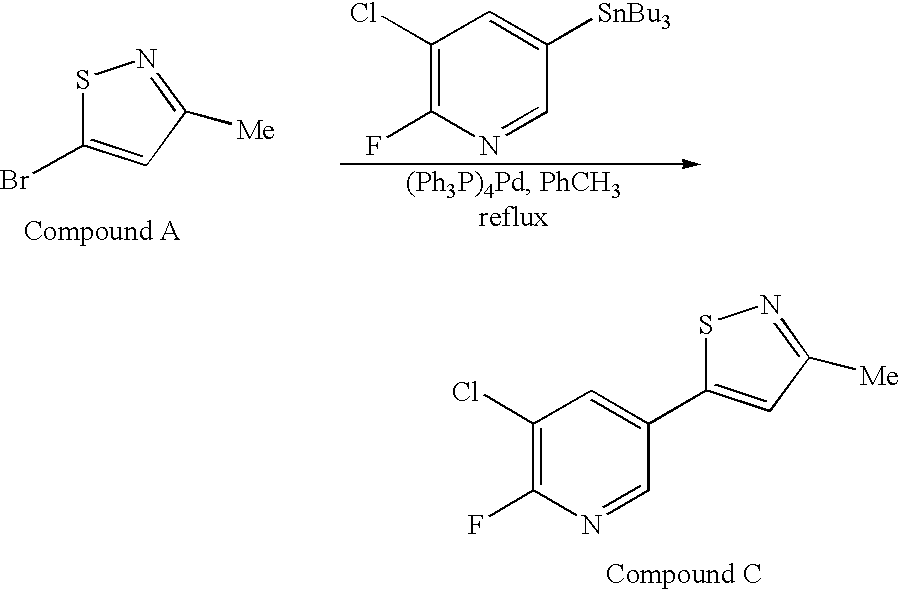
S1C(Br)=CC([Me])=N1.C1(Cl)=C(F)N=CC([SnBu3])=C1.S1N=C([Me])C=C1C1=CC(Cl)=C(F)N=C1
